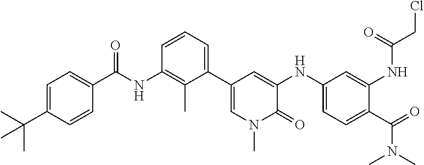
C1=C(C(C)(C)C)C=CC(C(NC2=C(C)C(C3=CN(C)C(=O)C(NC4=CC=C(C(=O)N(C)C)C(NC(CCl)=O)=C4)=C3)=CC=C2)=O)=C1
